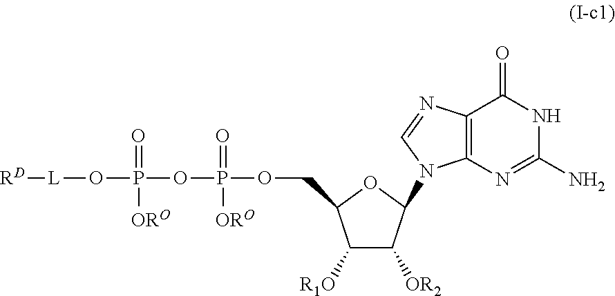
C12=C(N=C(N)NC1=O)N(C1C([OR2])C([R1O])C(COP(OP(O[L][RD])(=O)[ORO])(=O)[ORO])O1)C=N2
